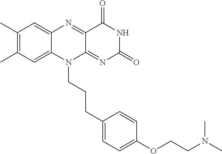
C1(C)=C(C)C=C2C(=C1)N=C1C(=NC(=O)NC1=O)N2CCCC1=CC=C(OCCN(C)C)C=C1
